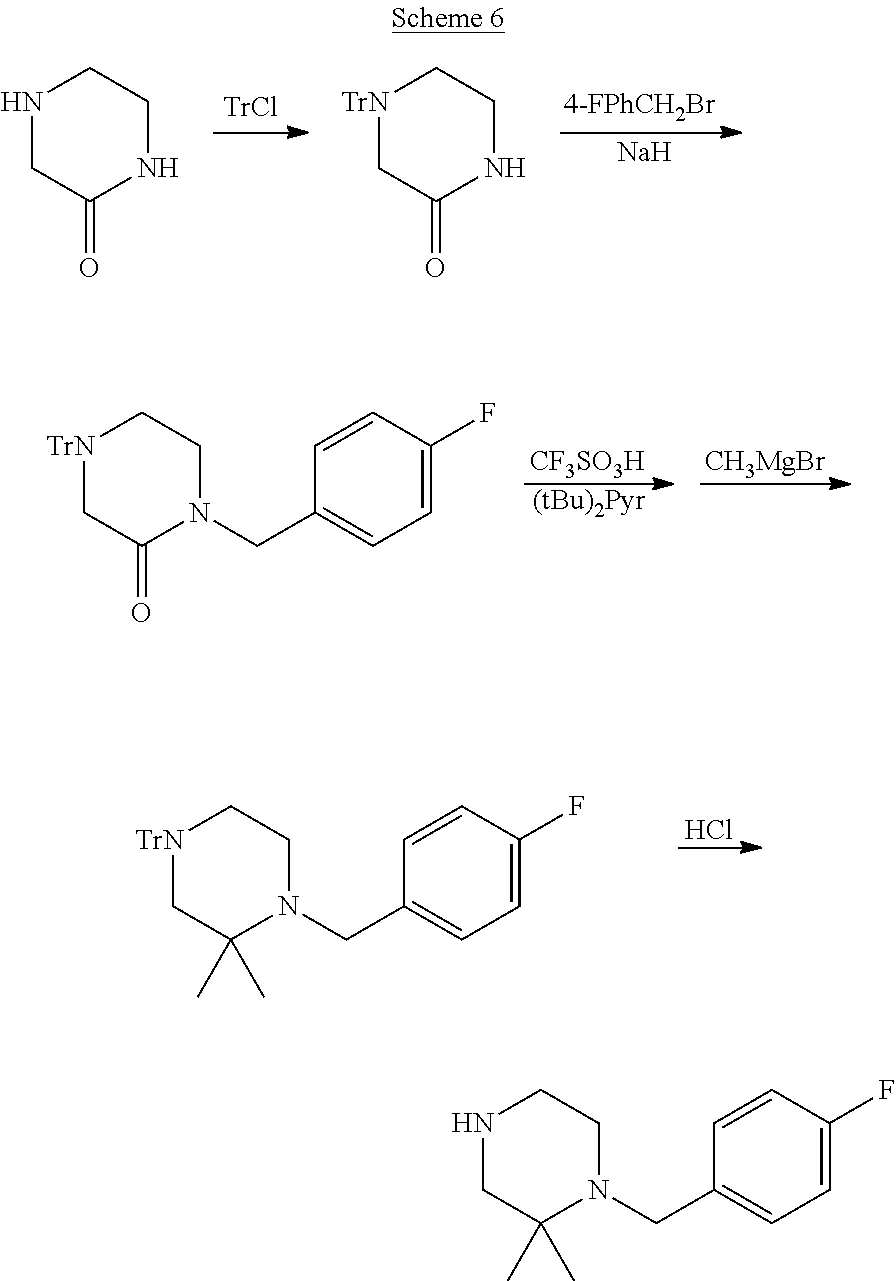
[Na].N1CC(=O)NCC1.[TrN]1CC(=O)NCC1.[(tBu)2Pyr].[CF3SO3H].[CH3MgBr].[TrN]1CC(=O)N(CC2=CC=C(F)C=C2)CC1.Cl.[TrN]1CC(C)(C)N(CC2=CC=C(F)C=C2)CC1.N1CC(C)(C)N(CC2=CC=C(F)C=C2)CC1
